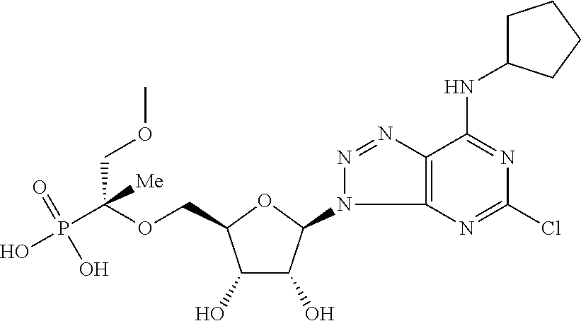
C(OCC1C(O)C(O)C(N2C3=C(N=N2)C(NC2CCCC2)=NC(Cl)=N3)O1)(P(O)(=O)O)(COC)[Me]
